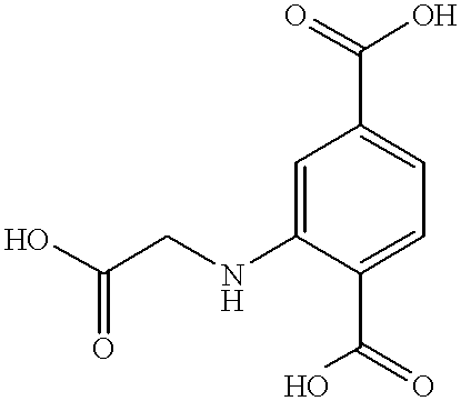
C1=C(NCC(O)=O)C(C(O)=O)=CC=C1C(=O)O
